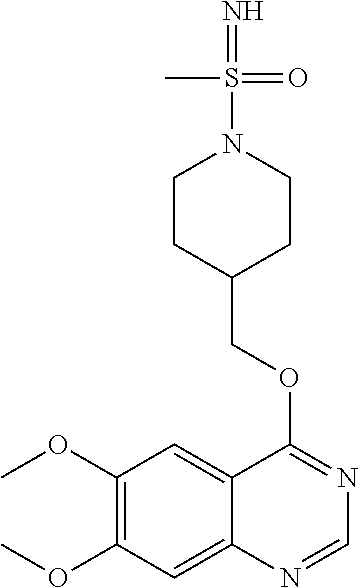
C12=CC(OC)=C(OC)C=C1N=CN=C2OCC1CCN(S(=N)(=O)C)CC1
